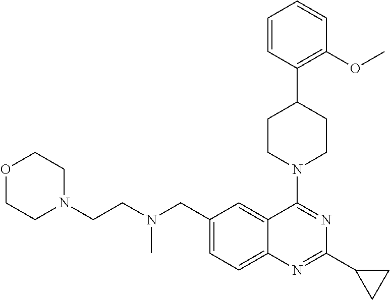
C1(CN(CCN2CCOCC2)C)=CC=C2C(=C1)C(N1CCC(C3=C(OC)C=CC=C3)CC1)=NC(C1CC1)=N2
